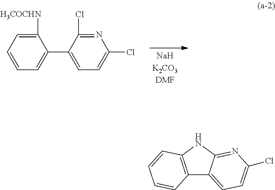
C1=CC=C([H3COCHN])C(C2=CC=C(Cl)N=C2Cl)=C1.C12=C(NC3=NC(Cl)=CC=C13)C=CC=C2
